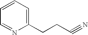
C1=CC=C(CCC#N)N=C1
